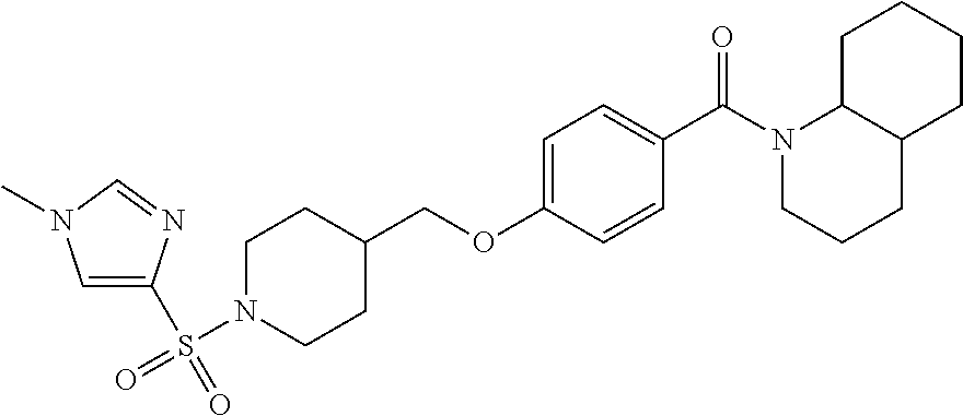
S(=O)(N1CCC(COC2=CC=C(C(=O)N3CCCC4C3CCCC4)C=C2)CC1)(=O)C1=CN(C)C=N1
